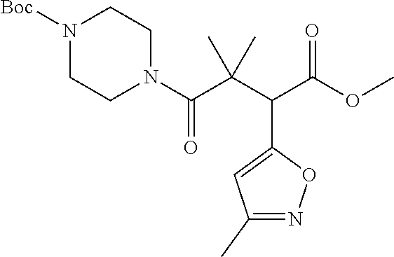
N1([Boc])CCN(C(C(C(C(OC)=O)C2=CC(C)=NO2)(C)C)=O)CC1
